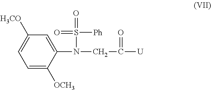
C1=C([OCH3])C(N(CC(=O)[U])S(=O)(=O)[Ph])=CC([H3CO])=C1
